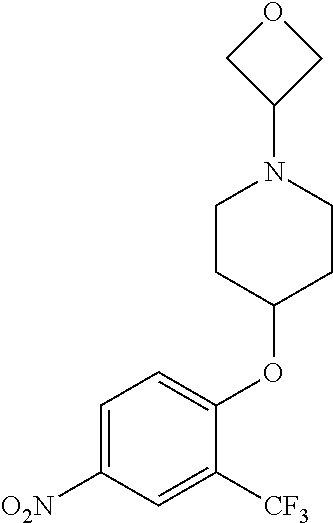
C1=C([O2N])C=C([CF3])C(OC2CCN(C3COC3)CC2)=C1
